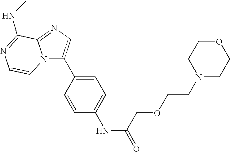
C1=CC(NC(COCCN2CCOCC2)=O)=CC=C1C1=CN=C2N1C=CN=C2NC
